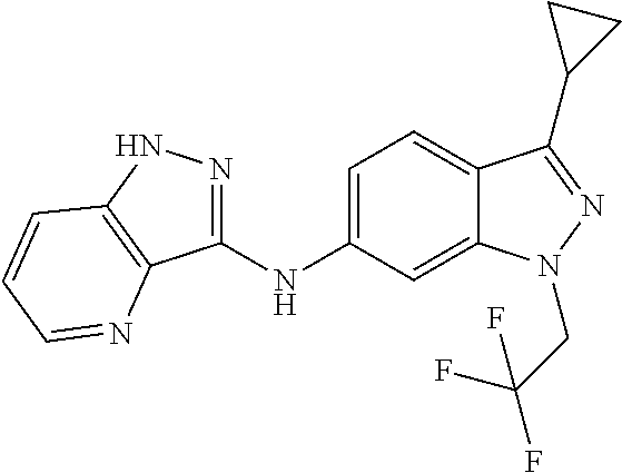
C1(NC2=CC=C3C(=C2)N(CC(F)(F)F)N=C3C2CC2)=NNC2=C1N=CC=C2
